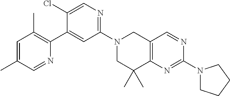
N1(C2=NC=C(Cl)C(C3=C(C)C=C(C)C=N3)=C2)CC(C)(C)C2=C(C1)C=NC(N1CCCC1)=N2
